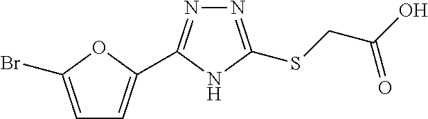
C1=C(Br)OC(C2=NN=C(SCC(O)=O)N2)=C1
